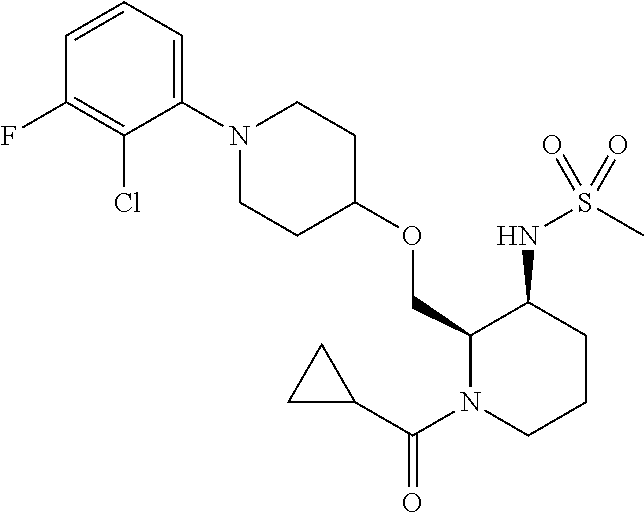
C1(OCC2N(C(=O)C3CC3)CCCC2NS(=O)(C)=O)CCN(C2=CC=CC(F)=C2Cl)CC1
